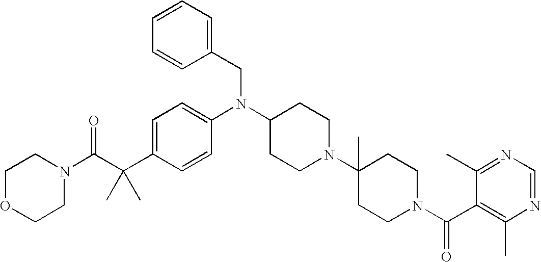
C(C1=CC=C(N(C2CCN(C3(C)CCN(C(C4=C(C)N=CN=C4C)=O)CC3)CC2)CC2=CC=CC=C2)C=C1)(C(N1CCOCC1)=O)(C)C
